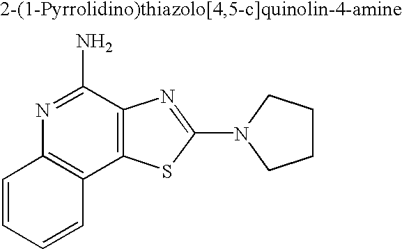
C1=CC=CC2=C1N=C(N)C1=C2SC(N2CCCC2)=N1
